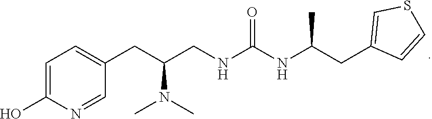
C(NC(NCC(CC1=CC=C(O)N=C1)N(C)C)=O)(CC1=CSC=C1)C
